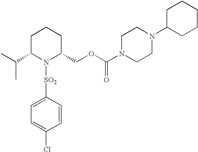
C1C(C(C)C)N([SO2]C2=CC=C(Cl)C=C2)C(COC(N2CCN(C3CCCCC3)CC2)=O)CC1
